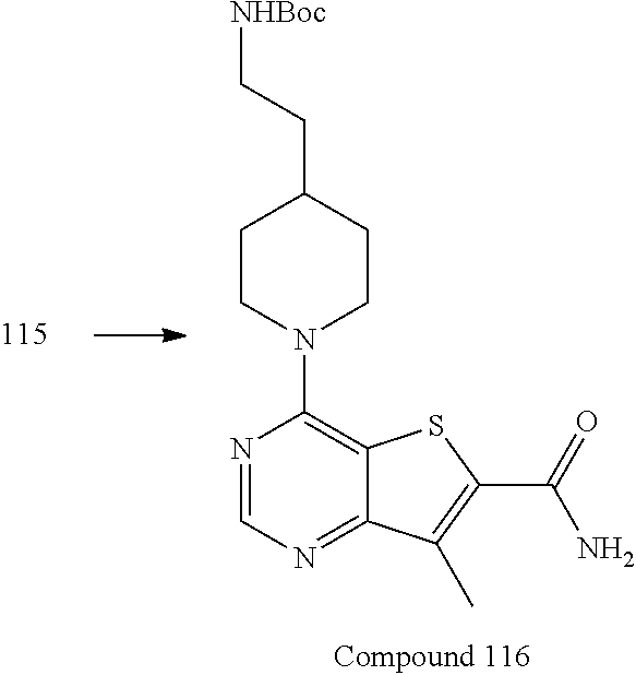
C12=NC=NC(N3CCC(CC[NHBoc])CC3)=C1SC(C(=O)N)=C2C
